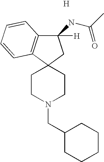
C1([H])(NC(=O)C)C2=C(C3(C1)CCN(CC1CCCCC1)CC3)C=CC=C2.[H]
